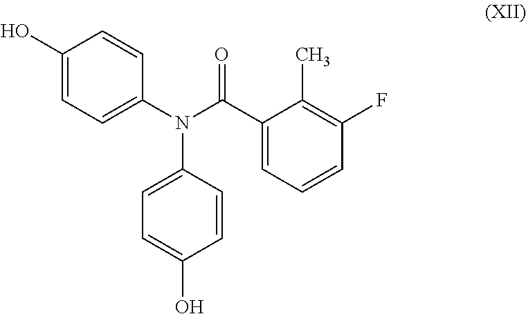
N(C1=CC=C(O)C=C1)(C1=CC=C(O)C=C1)C(C1=CC=CC(F)=C1C)=O
